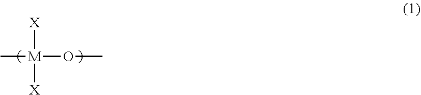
[X][M](OC)(C)[X]
